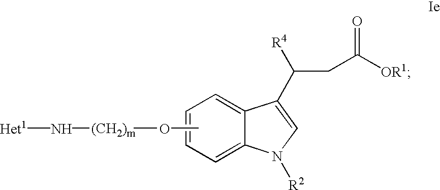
C1=C2C(=CC=C1)C(C(CC([OR1])=O)[R4])=CN2[R2].CO[(CH2)m]N[Het1]
